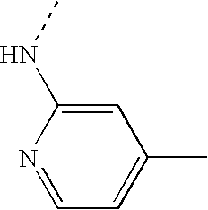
C1=C(NC)N=CC=C1C
